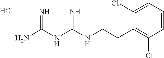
C(CC1=C(Cl)C=CC=C1Cl)NC(NC(N)=N)=N.Cl
